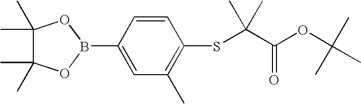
C1=CC(B2OC(C)(C)C(C)(C)O2)=CC(C)=C1SC(C(OC(C)(C)C)=O)(C)C
